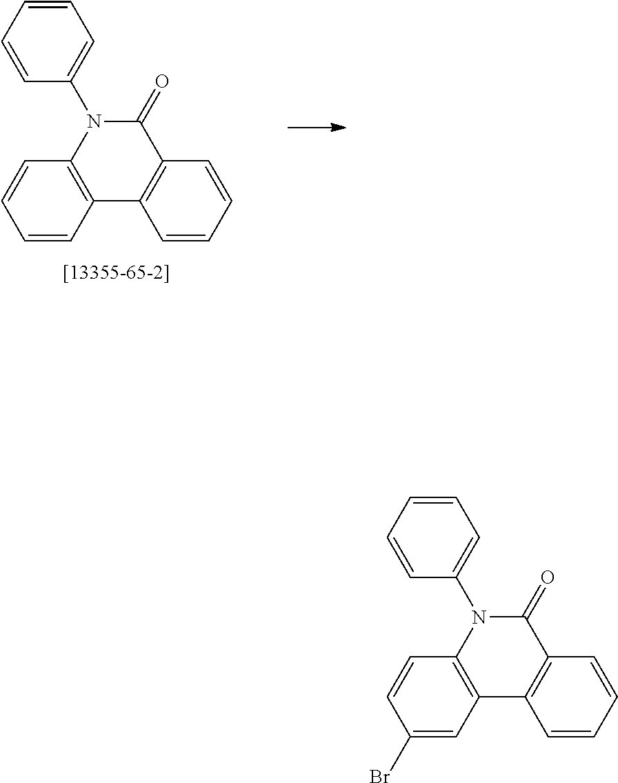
C1=CC=CC=C1N1C2=C(C3=C(C1=O)C=CC=C3)C=CC=C2.C1=CC=CC=C1N1C2=C(C3=C(C1=O)C=CC=C3)C=C(Br)C=C2
